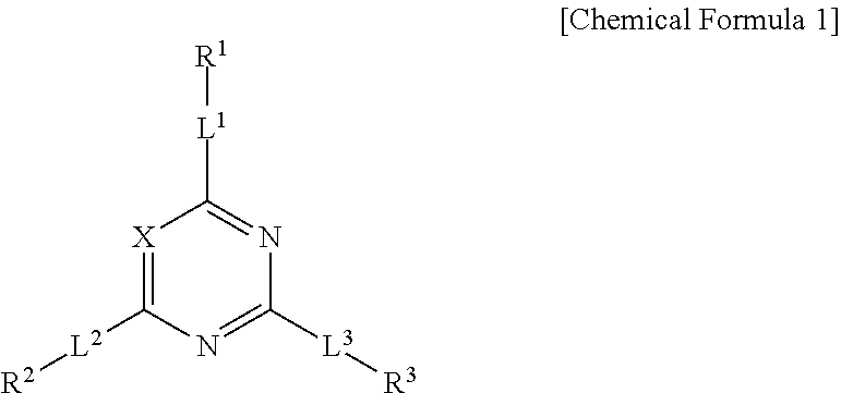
[X]1=C([L2][R2])N=C([L3][R3])N=C1[L1][R1]
